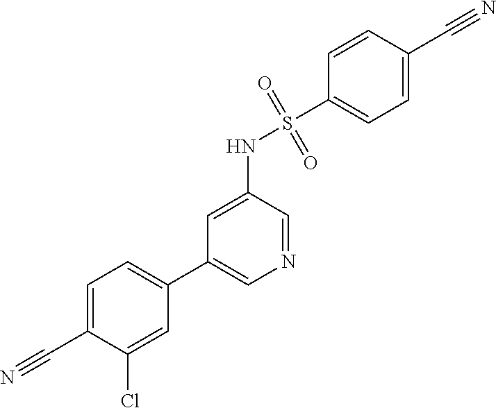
C1=C(C#N)C(Cl)=CC(C2=CN=CC(NS(C3=CC=C(C#N)C=C3)(=O)=O)=C2)=C1
